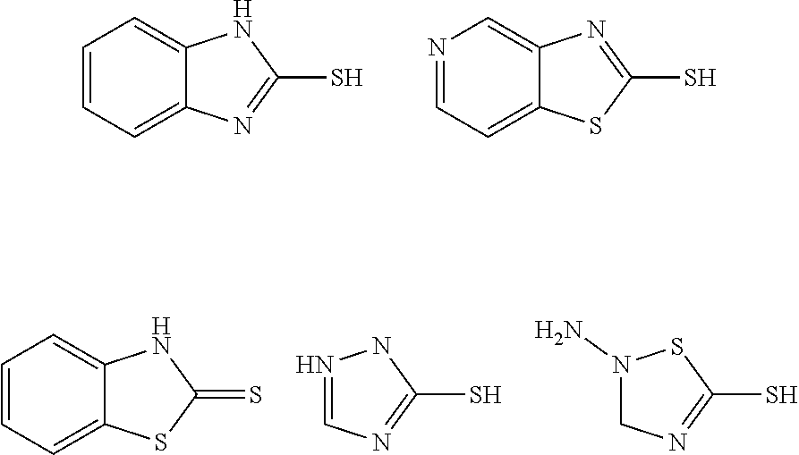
C1=CC=C2C(=C1)NC(S)=N2.N1=CC=C2C(=C1)N=C(S)S2.C1=CC=C2C(=C1)NC(=S)S2.C1=NNC(S)=N1.C1N(N)SC(S)=N1
